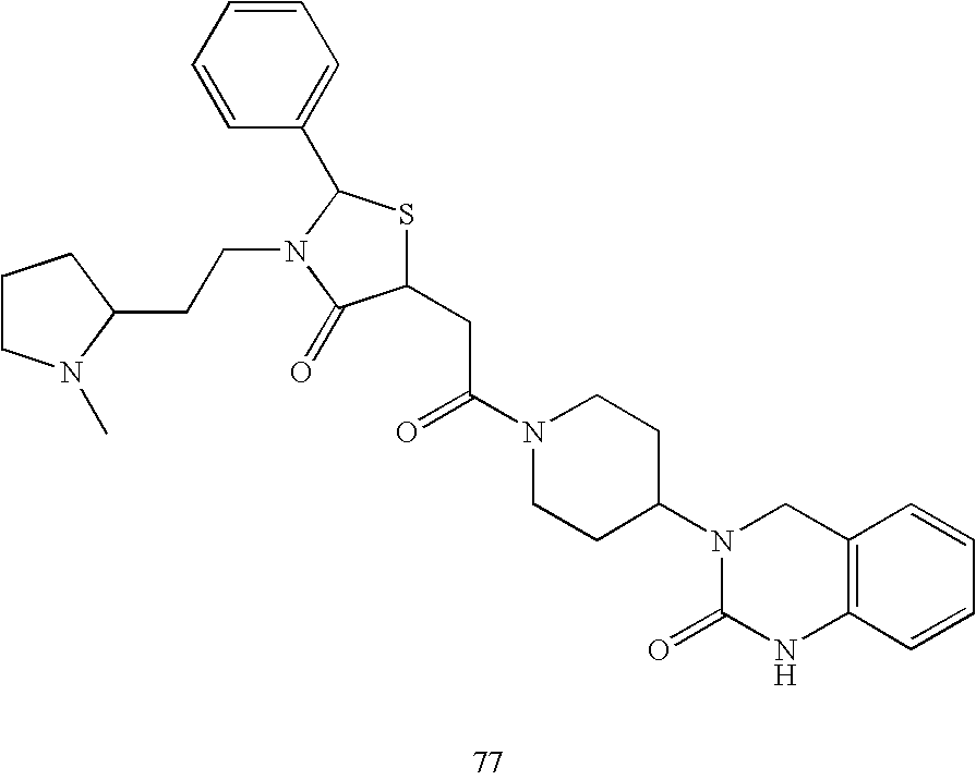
C1(CC(N2CCC(N3C(=O)NC4=C(C3)C=CC=C4)CC2)=O)SC(C2=CC=CC=C2)N(CCC2CCCN2C)C1=O
